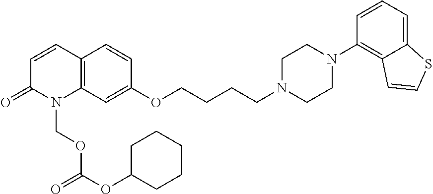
C1=CC2=C(N(COC(=O)OC3CCCCC3)C1=O)C=C(OCCCCN1CCN(C3=C4C(=CC=C3)SC=C4)CC1)C=C2
